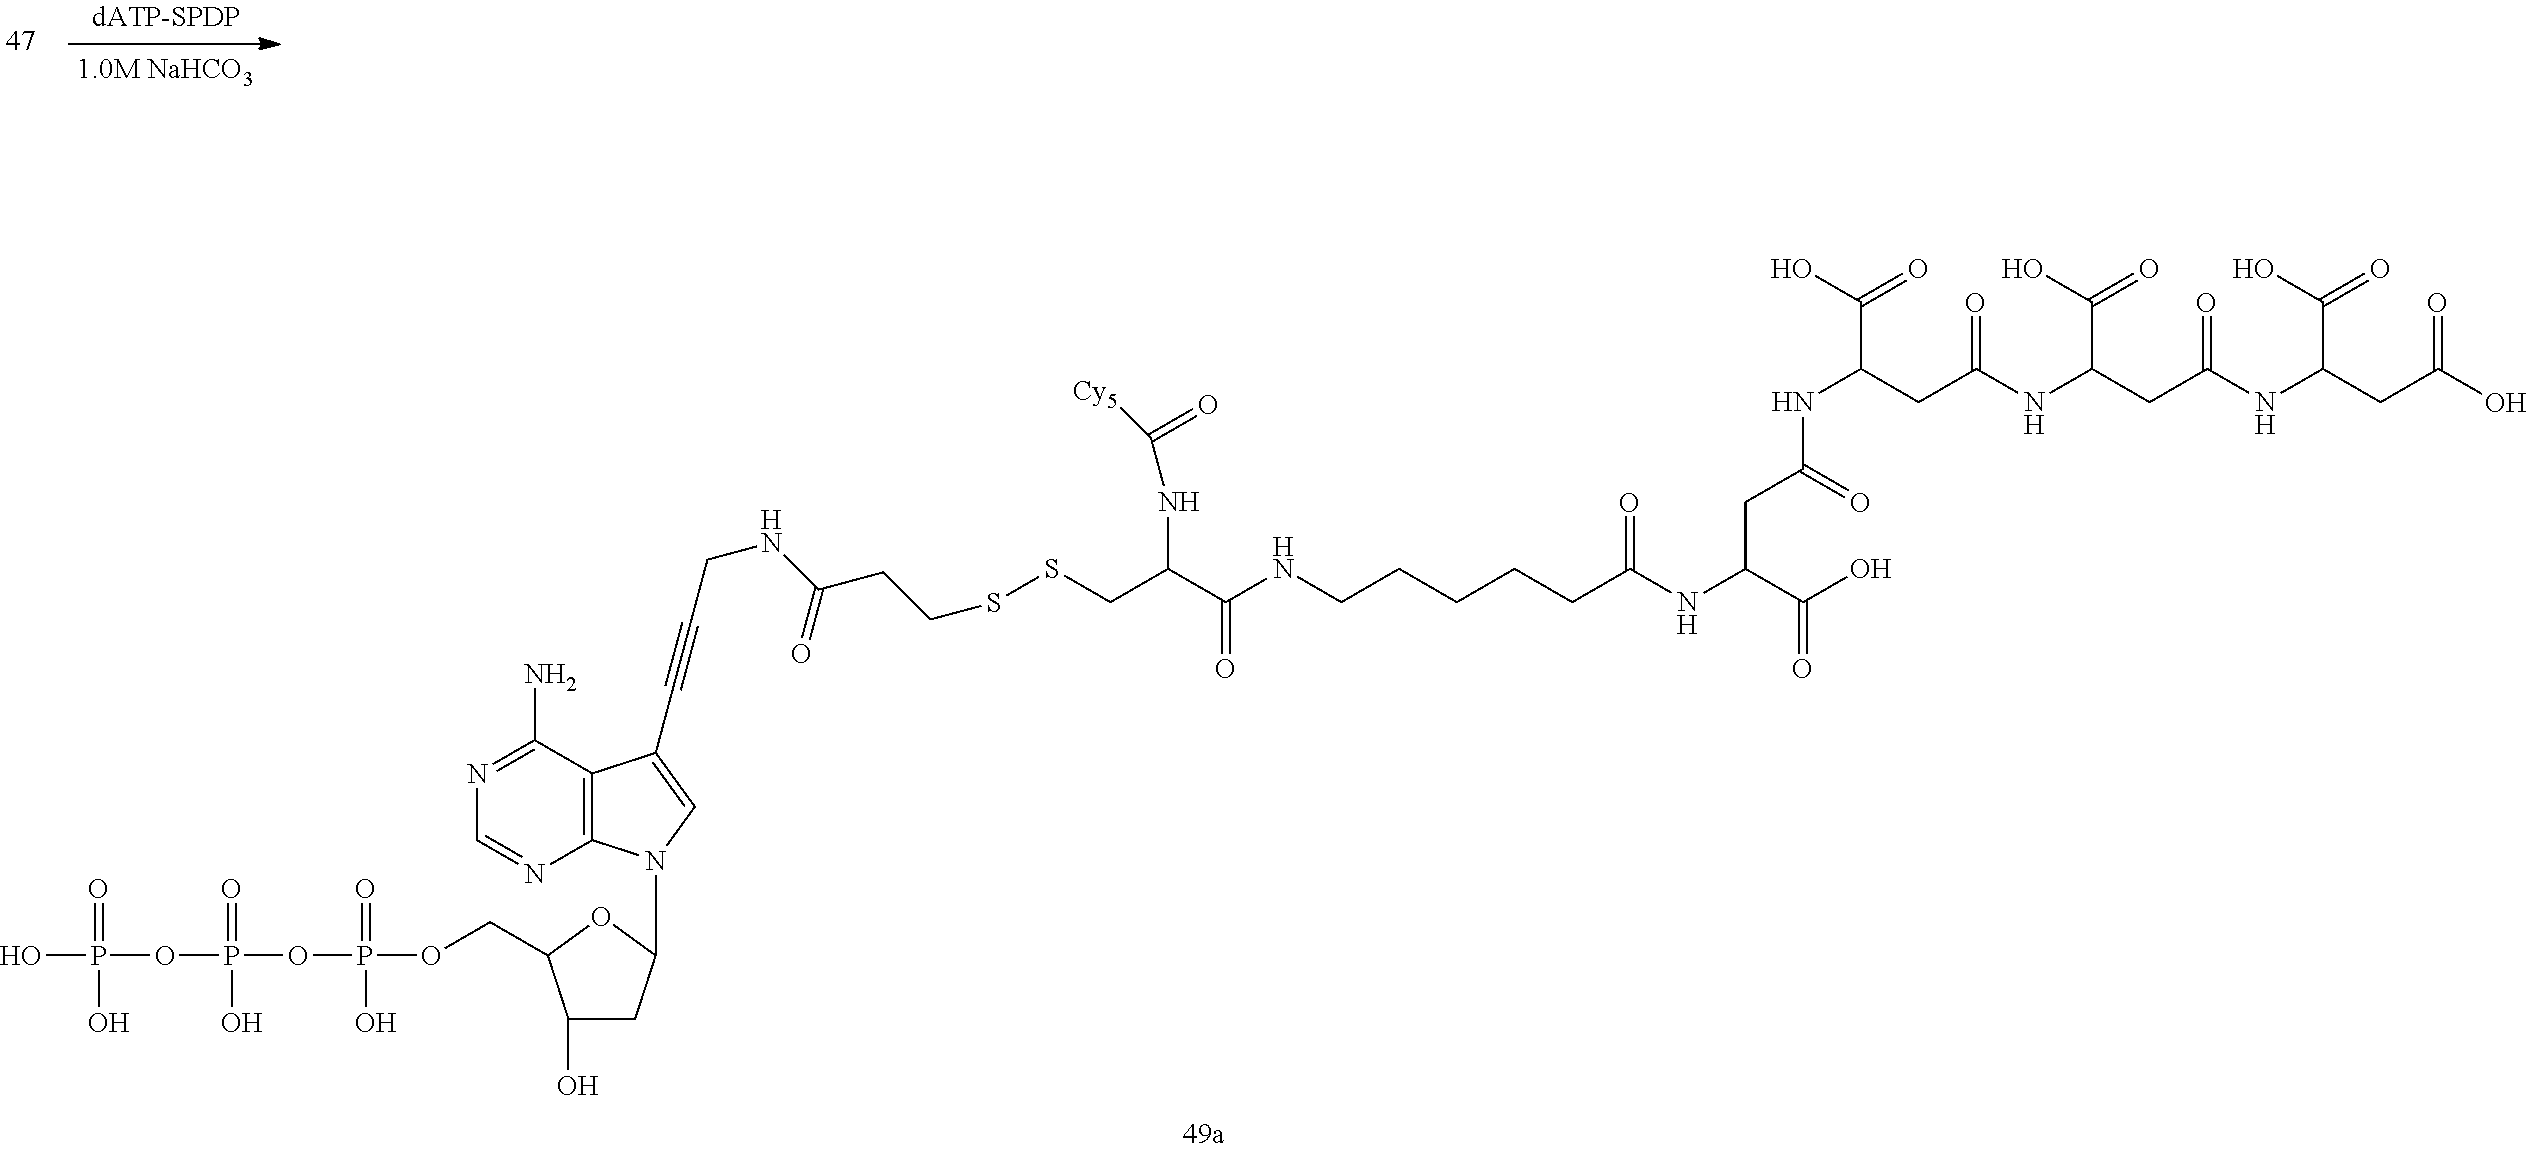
N(C(C(O)=O)CC(=O)NC(CC(NC(CC(NC(CC(O)=O)C(O)=O)=O)C(O)=O)=O)C(O)=O)C(=O)CCCCCNC(C(CSSCCC(NCC#CC1=CN(C2CC(O)C(COP(OP(OP(O)(=O)O)(O)=O)(=O)O)O2)C2=C1C(N)=NC=N2)=O)NC([Cy5])=O)=O
